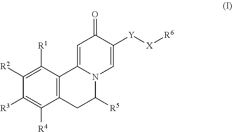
C12=C(C([R1])=C([R2])C([R3])=C1[R4])C1=CC(=O)C([Y][X][R6])=CN1C([R5])C2
